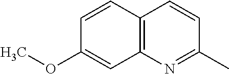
C12=C(C=CC(OC)=C1)C=CC(C)=N2
